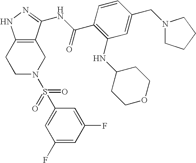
C1C2=C(CCN1S(C1=CC(F)=CC(F)=C1)(=O)=O)NN=C2NC(C1=C(NC2CCOCC2)C=C(CN2CCCC2)C=C1)=O
